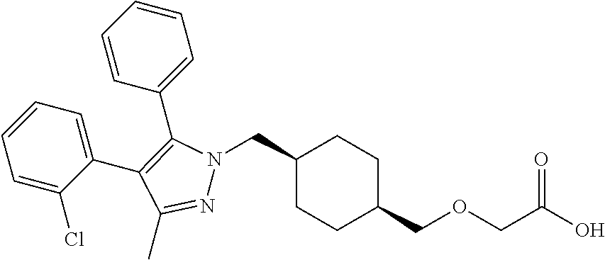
C1(CN2N=C(C)C(C3=CC=CC=C3Cl)=C2C2=CC=CC=C2)CCC(COCC(O)=O)CC1
